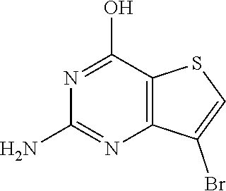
C12=C(C(O)=NC(N)=N1)SC=C2Br
